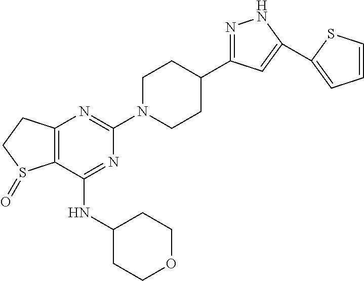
C12=C(N=C(N3CCC(C4=NNC(C5=CC=CS5)=C4)CC3)N=C1NC1CCOCC1)CCS2=O
